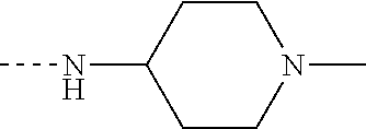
N(C)C1CCN(C)CC1
